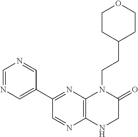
C12=C(N=C(C3=CN=CN=C3)C=N1)N(CCC1CCOCC1)C(=O)CN2
